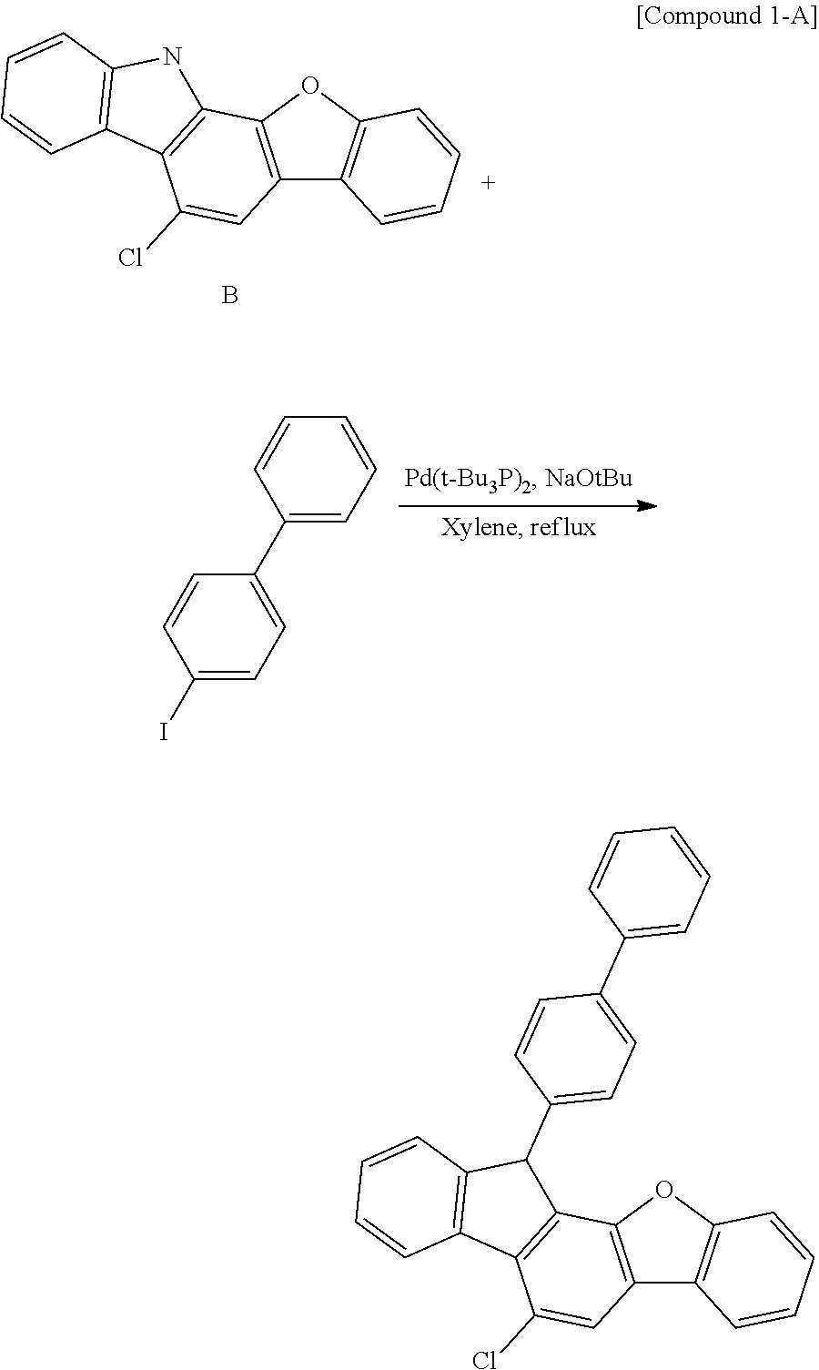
C12=C(OC3=C1C=CC=C3)C1=C(C(Cl)=C2)C2=C(C1C1=CC=C(C3=CC=CC=C3)C=C1)C=CC=C2.C12=C(OC3=C1C=CC=C3)C1=C(C(Cl)=C2)C2=C(N1)C=CC=C2.B.C1=CC=C(C2=CC=C(I)C=C2)C=C1
